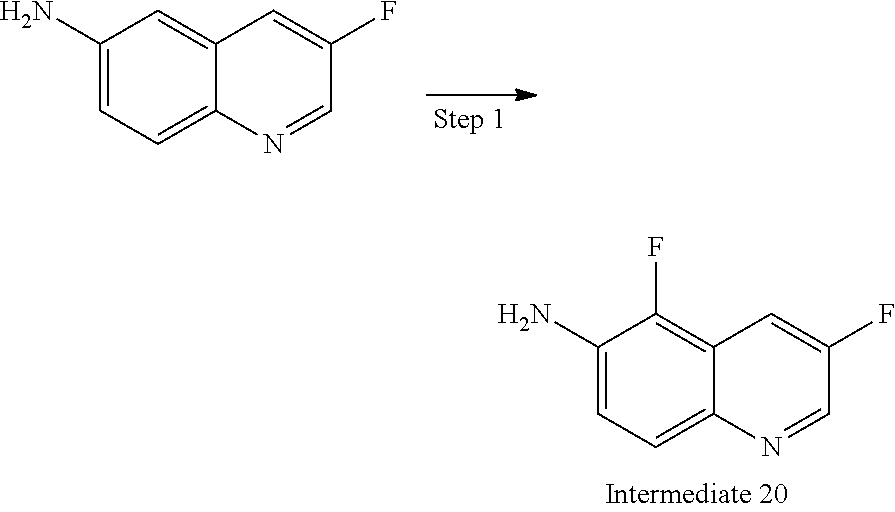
C1(N)=CC=C2C(=C1F)C=C(F)C=N2.C1(N)=CC=C2C(=C1)C=C(F)C=N2
